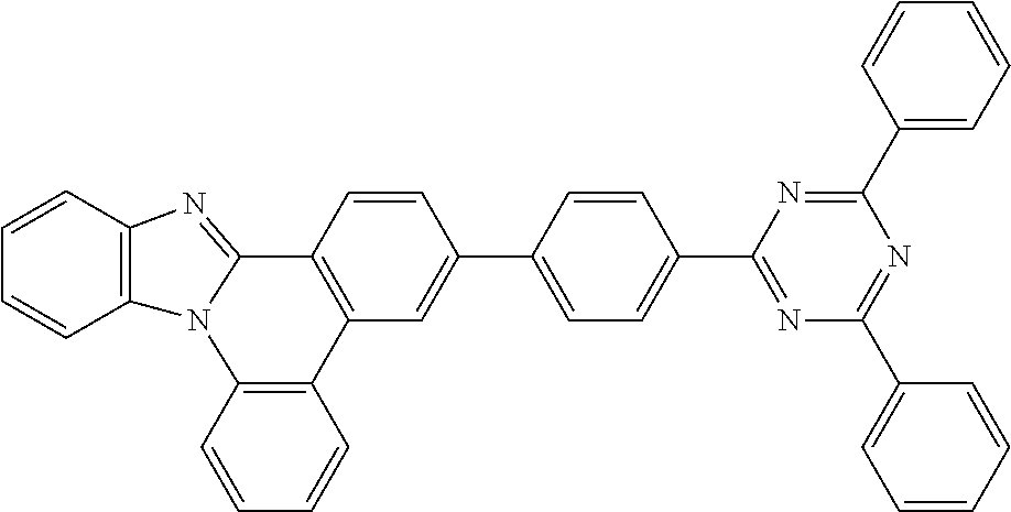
C1=CC2=C(C=C1)N1C(=NC3=C1C=CC=C3)C1=C2C=C(C2=CC=C(C3=NC(C4=CC=CC=C4)=NC(C4=CC=CC=C4)=N3)C=C2)C=C1
